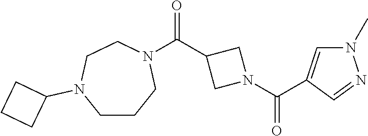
C(C1CN(C(=O)C2=CN(C)N=C2)C1)(=O)N1CCN(C2CCC2)CCC1
